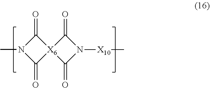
[X10](N1C(=O)[X6]2(C1=O)C(=O)N(C)C2=O)C
